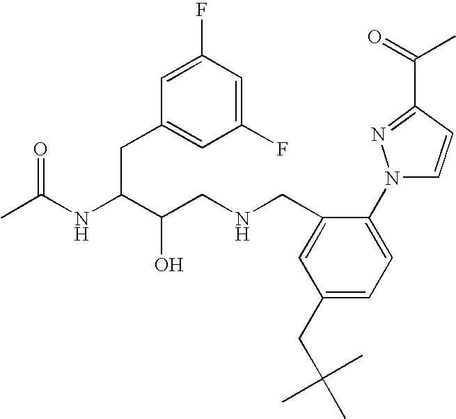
CC(NC(C(CNCC1=CC(CC(C)(C)C)=CC=C1N1C=CC(C(=O)C)=N1)O)CC1=CC(F)=CC(F)=C1)=O
